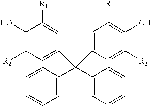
C1(O)=C([R2])C=C(C2(C3=CC([R1])=C(O)C([R2])=C3)C3=C(C4=C2C=CC=C4)C=CC=C3)C=C1[R1]
